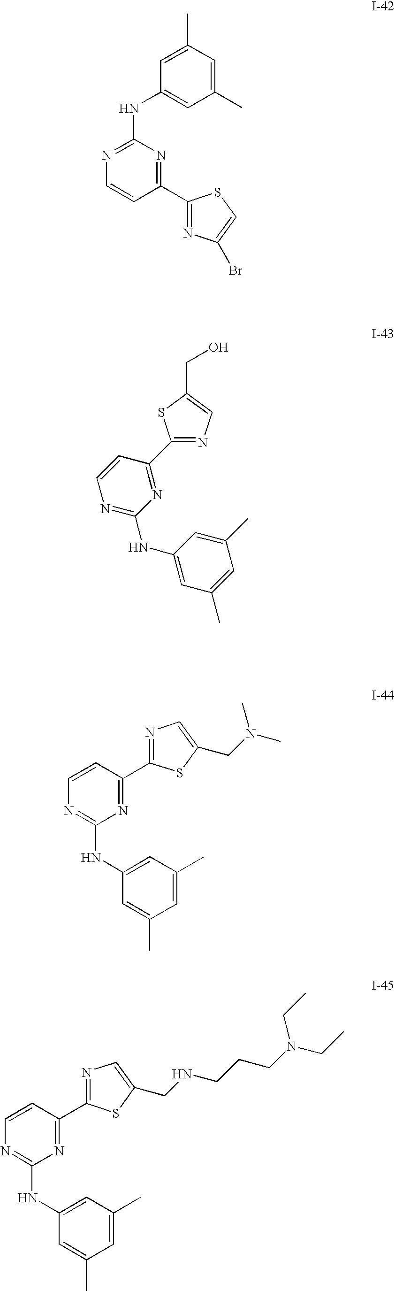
N1=C(NC2=CC(C)=CC(C)=C2)N=C(C2=NC(Br)=CS2)C=C1.N1=C(C2=NC(NC3=CC(C)=CC(C)=C3)=NC=C2)SC(CO)=C1.N1=C(C2=NC=C(CN(C)C)S2)C=CN=C1NC1=CC(C)=CC(C)=C1.N1=C(C2=NC=C(CNCCCN(CC)CC)S2)C=CN=C1NC1=CC(C)=CC(C)=C1
